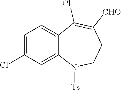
C1=C(Cl)C=C2C(=C1)C(Cl)=C([CHO])CCN2[Ts]
